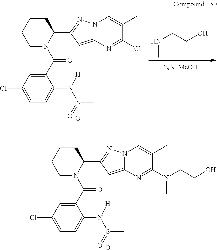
C(CO)NC.C1(C(N2C(C3=NN4C(=C3)N=C(Cl)C(C)=C4)CCCC2)=O)=CC(Cl)=CC=C1N(S(C)(=O)=O)[H].C1(C(N2C(C3=NN4C(=C3)N=C(N(CCO)C)C(C)=C4)CCCC2)=O)=CC(Cl)=CC=C1N(S(C)(=O)=O)[H]
